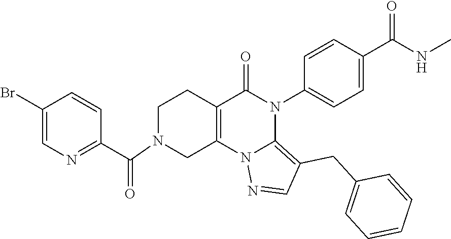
C1(Br)=CN=C(C(=O)N2CC3=C(CC2)C(=O)N(C2=CC=C(C(NC)=O)C=C2)C2=C(CC4=CC=CC=C4)C=NN32)C=C1
